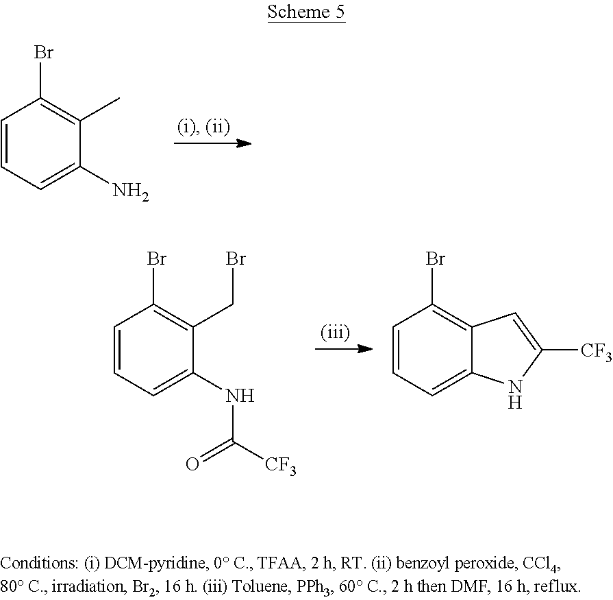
C1=CC=C(N)C(C)=C1Br.C1=CC=C(NC([CF3])=O)C(CBr)=C1Br.C1=CC=C2C(=C1Br)C=C([CF3])N2
